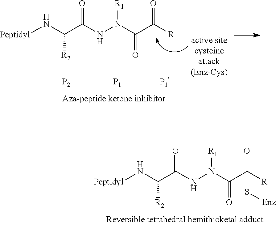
[Peptidyl]NC(C(NN([R1])C(=O)C([O-])([R])S[Enz])=O)[R2].[Peptidyl]NC(C(NN([R1])C(=O)C(=O)[R])=O)[R2].[P2].[P1].[P1]
